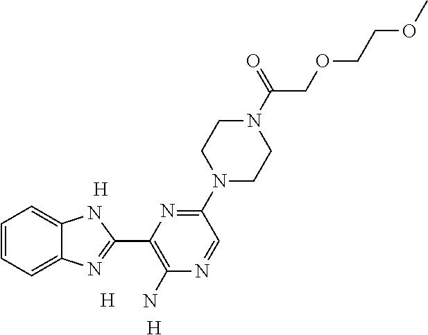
[H].[H].[H].C1=CC=C2C(=C1)NC(C1=C(N)N=CC(N3CCN(C(=O)COCCOC)CC3)=N1)=N2
